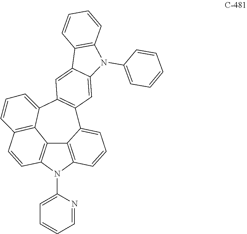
C12=C3N(C4=CC=CC=N4)C4=C1C1=C(C=C4)C=CC=C1C1=C(C2=CC=C3)C=C2C(=C1)C1=C(N2C2=CC=CC=C2)C=CC=C1
